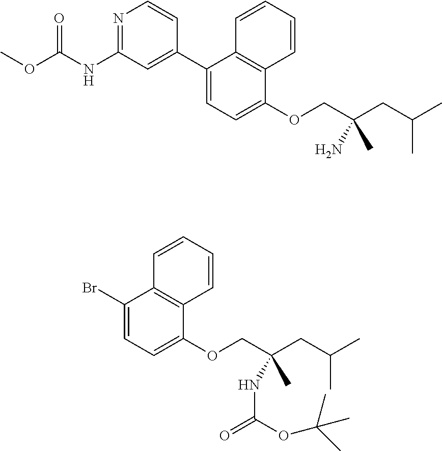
N1=C(NC(OC)=O)C=C(C2=CC=C(OCC(CC(C)C)(N)C)C3=C2C=CC=C3)C=C1.BrC1=CC=C(OCC(CC(C)C)(NC(=O)OC(C)(C)C)C)C2=C1C=CC=C2
